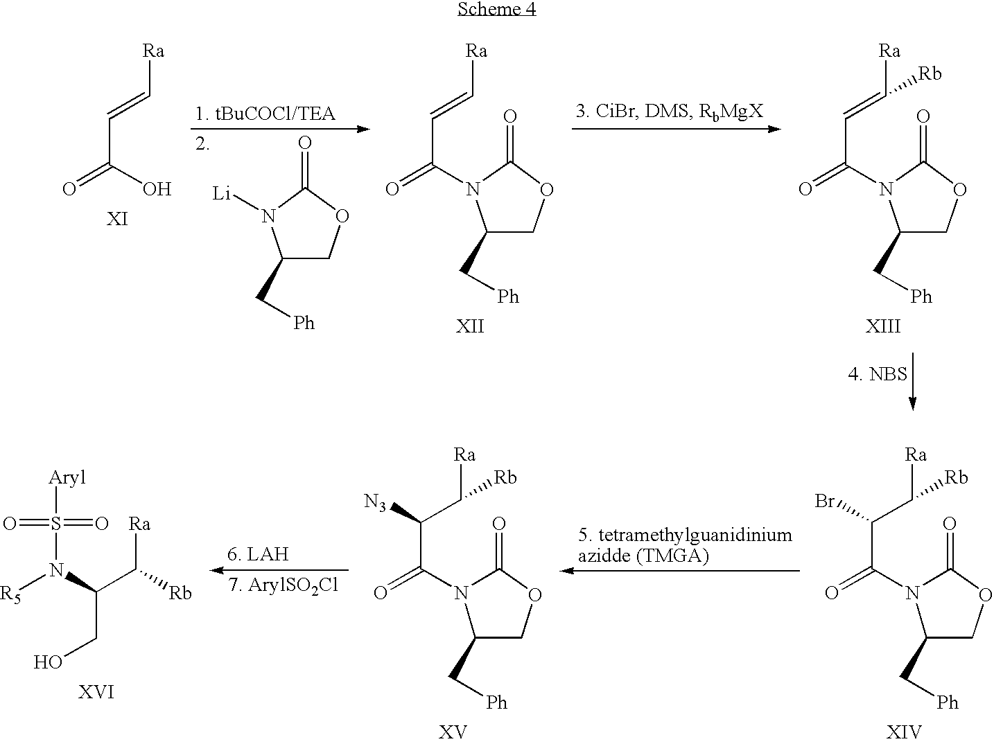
N1(C(=O)C([N3])C([Ra])[Rb])C(=O)OCC1C[Ph].C(CO)(C([Ra])[Rb])N([R5])S([Aryl])(=O)=O.N1(C(=O)C(Br)C([Ra])[Rb])C(=O)OCC1C[Ph].C1(C[Ph])COC(=O)N1[Li].[Ra]C=CC(N1C(C[Ph])COC1=O)=O.[Ra]C=CC(O)=O.[Ra]C(=CC(N1C(C[Ph])COC1=O)=O)[Rb]
